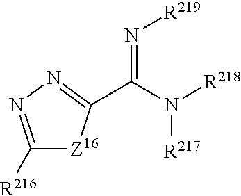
C1([R216])=NN=C(C(=N[R219])N([R217])[R218])[Z16]1
